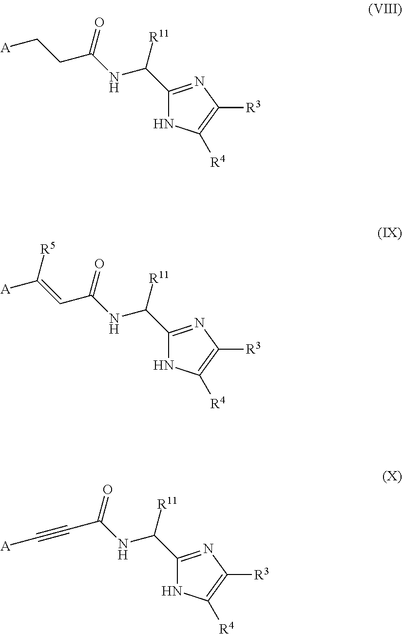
C1(C([R11])NC(CC[A])=O)=NC([R3])=C([R4])N1.C1(C([R11])NC(C=C([A])[R5])=O)=NC([R3])=C([R4])N1.C1(C([R11])NC(C#C[A])=O)=NC([R3])=C([R4])N1
